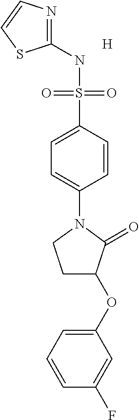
C1(NS(C2=CC=C(N3CCC(OC4=CC=CC(F)=C4)C3=O)C=C2)(=O)=O)=NC=CS1.[H]
